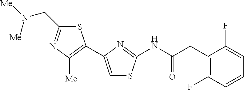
S1C(CN([Me])[Me])=NC([Me])=C1C1=CSC(NC(CC2=C(F)C=CC=C2F)=O)=N1
